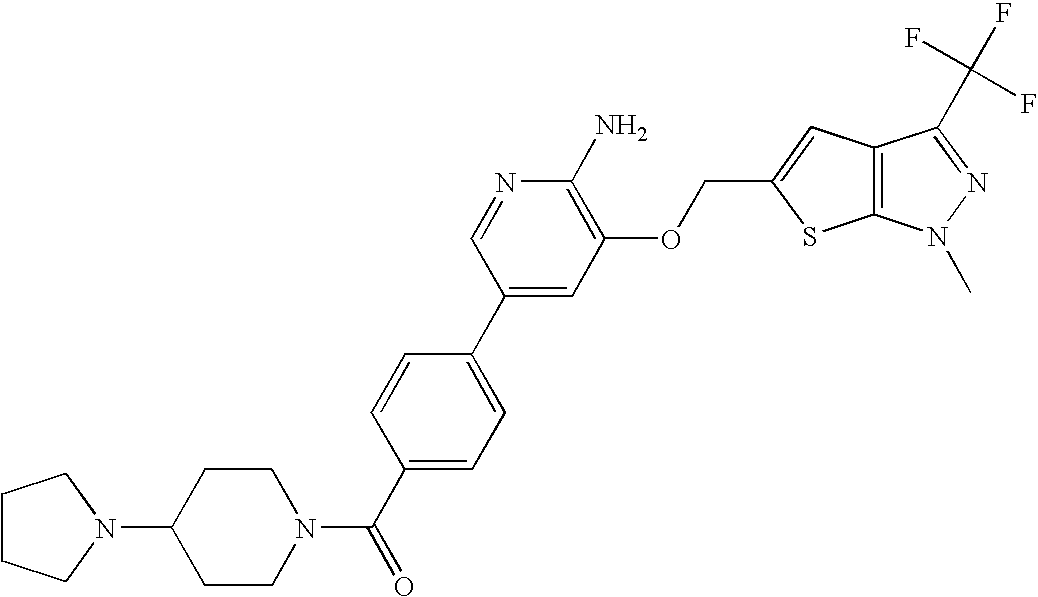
C1CCN(C2CCN(C(C3=CC=C(C4=CC(OCC5=CC6=C(S5)N(C)N=C6C(F)(F)F)=C(N)N=C4)C=C3)=O)CC2)C1
